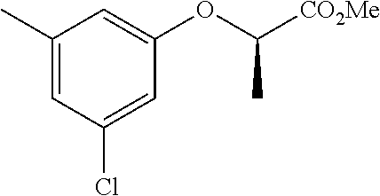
C1(C)=CC(Cl)=CC(OC([CO2Me])C)=C1
